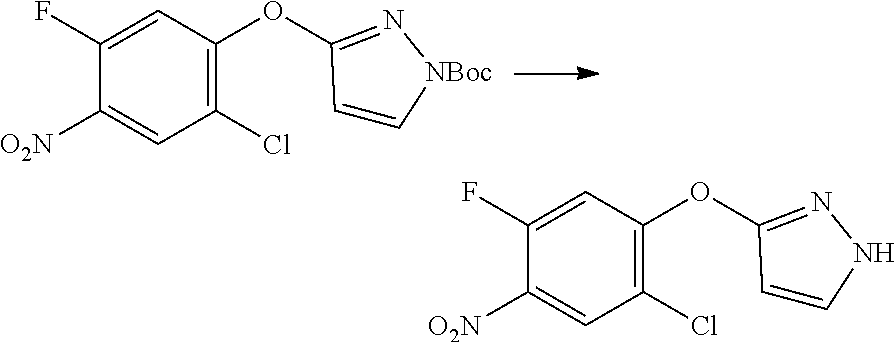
C1(Cl)=C(OC2=N[NBoc]C=C2)C=C(F)C([O2N])=C1.C1(Cl)=C(OC2=NNC=C2)C=C(F)C([O2N])=C1
